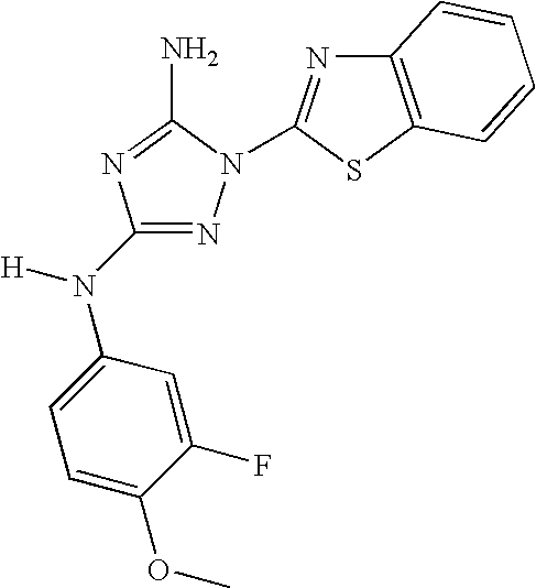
N1=C(N(C2=CC=C(OC)C(F)=C2)[H])N=C(N)N1C1=NC2=C(S1)C=CC=C2
